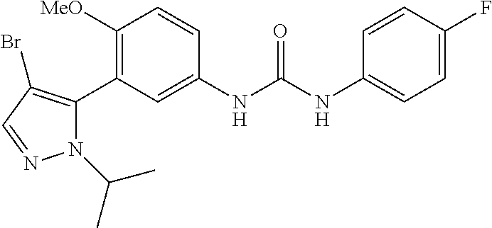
C1([OMe])=C(C2=C(Br)C=NN2C(C)C)C=C(NC(=O)NC2=CC=C(F)C=C2)C=C1
